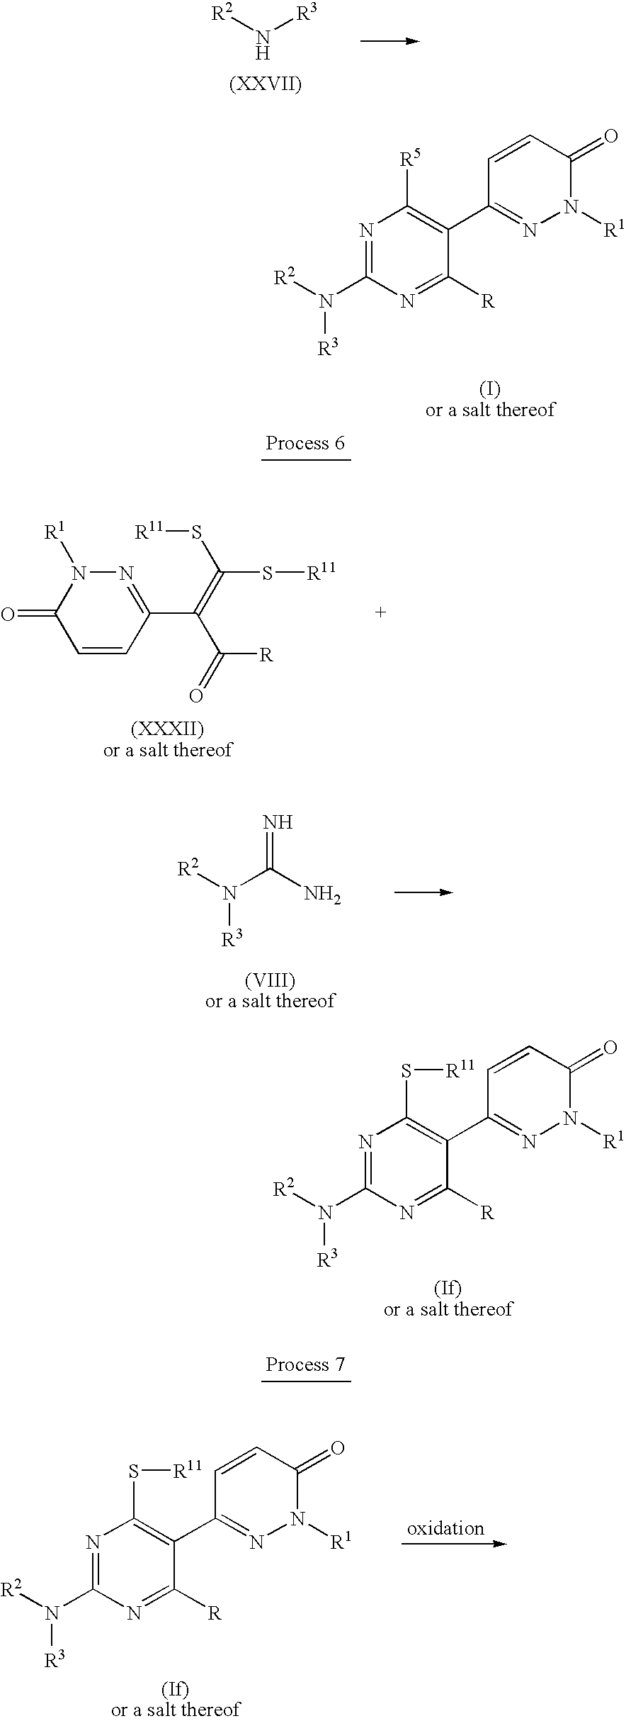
[R3]N[R2].N1=C(N([R2])[R3])N=C([R])C(C2=NN([R1])C(=O)C=C2)=C1[R5].C1=CC(C(=C(S[R11])S[R11])C([R])=O)=NN([R1])C1=O.[R2]N(C(N)=N)[R3].N1=C(N([R3])[R2])N=C([R])C(C2=NN([R1])C(=O)C=C2)=C1S[R11].N1=C(N([R3])[R2])N=C([R])C(C2=NN([R1])C(=O)C=C2)=C1S[R11]
